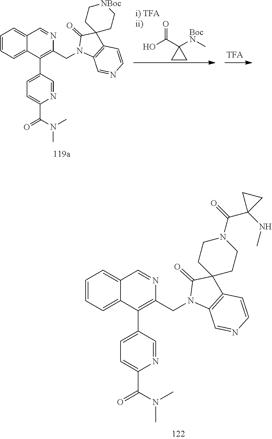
C1=CC=C2C(=C1)C=NC(CN1C3=C(C4(C1=O)CCN(C(=O)C1(NC)CC1)CC4)C=CN=C3)=C2C1=CC=C(C(N(C)C)=O)N=C1.C1=CC=C2C(=C1)C=NC(CN1C3=C(C4(C1=O)CC[NBoc]CC4)C=CN=C3)=C2C1=CC=C(C(N(C)C)=O)N=C1.O=C(C1([BocN]C)CC1)O
